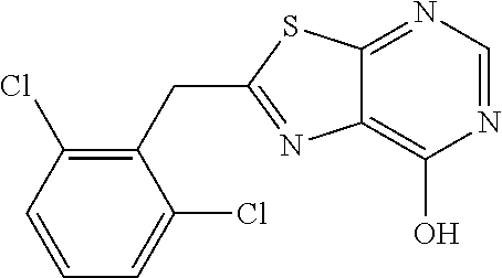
C12=C(O)N=CN=C1SC(CC1=C(Cl)C=CC=C1Cl)=N2
